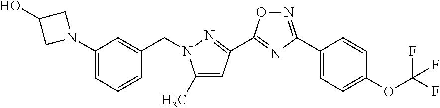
N1(C2=CC=CC(CN3C(C)=CC(C4=NC(C5=CC=C(OC(F)(F)F)C=C5)=NO4)=N3)=C2)CC(O)C1
